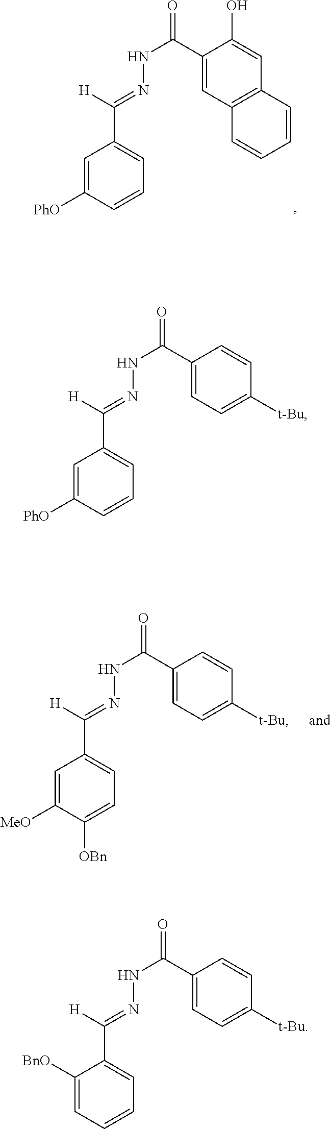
C1=C([PhO])C=CC=C1C(=NNC(C1=CC2=C(C=C1O)C=CC=C2)=O)[H].C1=C([PhO])C=CC=C1C(=NNC(C1=CC=C([t-Bu])C=C1)=O)[H].C1([BnO])=CC=CC=C1C(=NNC(C1=CC=C([t-Bu])C=C1)=O)[H].C1=C([MeO])C([OBn])=CC=C1C(=NNC(C1=CC=C([t-Bu])C=C1)=O)[H]
